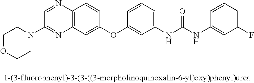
C1=NC2=C(N=C1N1CCOCC1)C=C(OC1=CC(NC(NC3=CC(F)=CC=C3)=O)=CC=C1)C=C2
